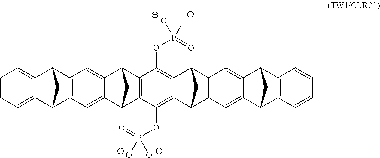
C1=CC=C2C(=C1)C1C3=C(C2C1)C=C1C(=C3)C2C3=C(C1C2)C(OP(=O)([O-])[O-])=C1C(=C3OP(=O)([O-])[O-])C2C3=C(C1C2)C=C1C(=C3)C2C3=C(C1C2)C=CC=C3
